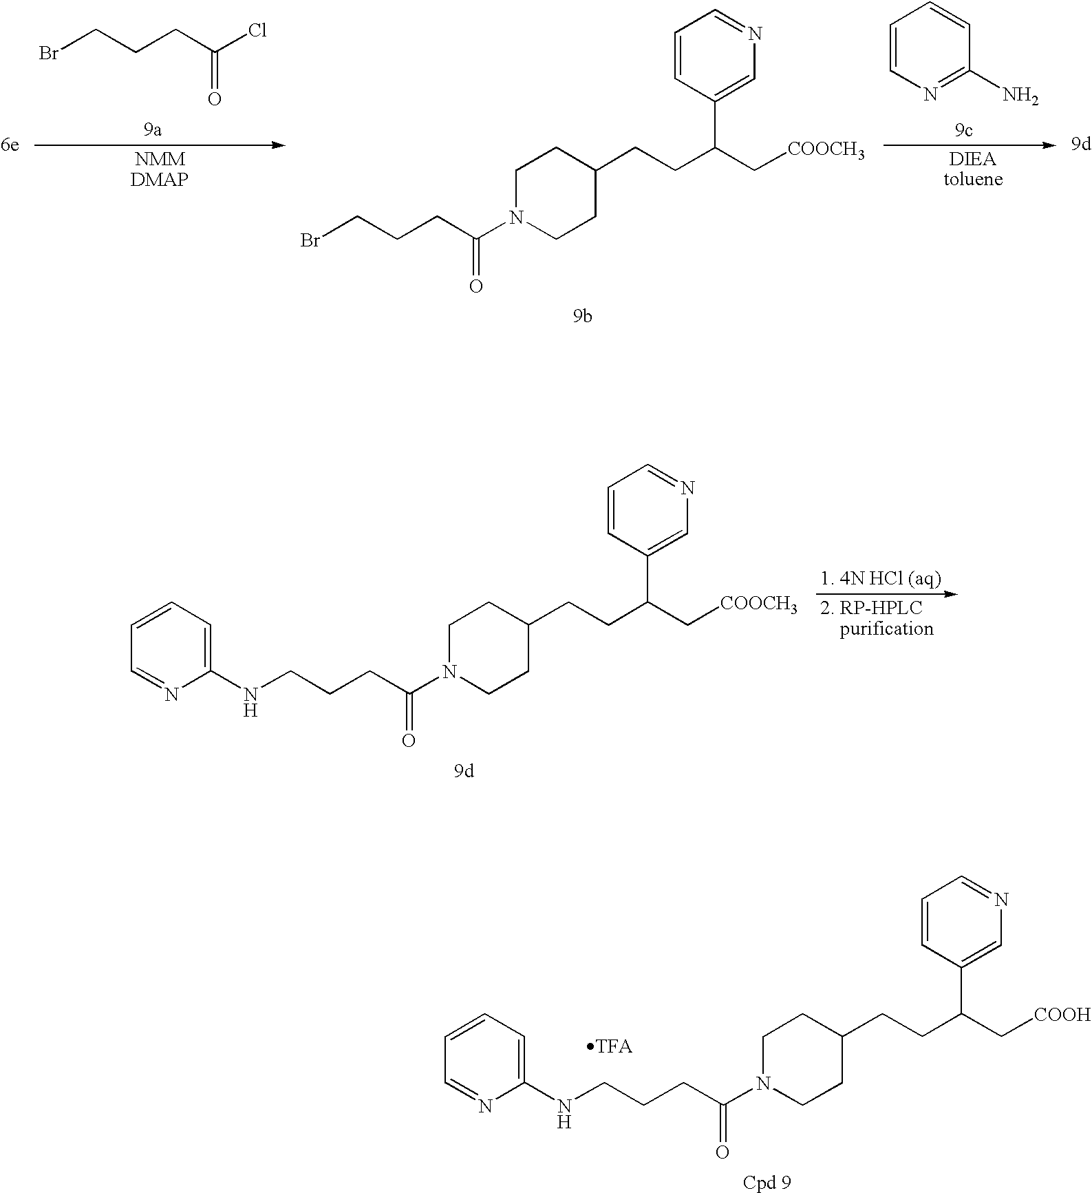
BrCCCC(Cl)=O.BrCCCC(N1CCC(CCC(C[COOCH3])C2=CN=CC=C2)CC1)=O.C1=CN=C(N)C=C1.N(CCCC(N1CCC(CCC(C[COOCH3])C2=CN=CC=C2)CC1)=O)C1=CC=CC=N1.N(CCCC(N1CCC(CCC(C[COOH])C2=CN=CC=C2)CC1)=O)C1=CC=CC=N1
